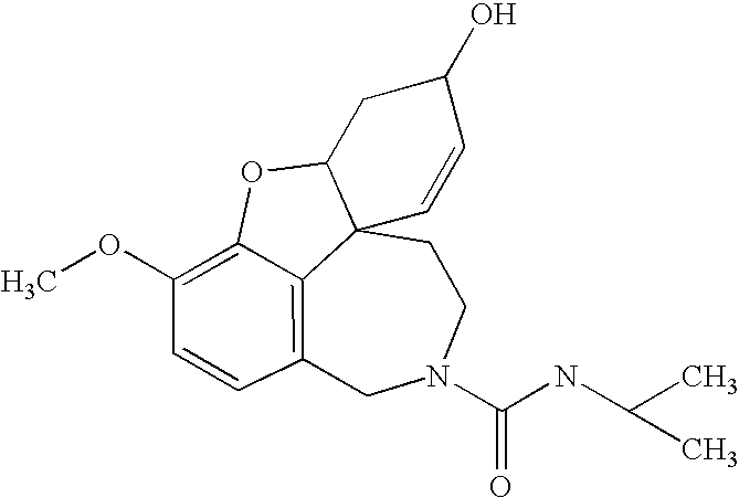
C12=C3C=CC(OC)=C1OC1CC(O)C=CC21CCN(C(NC(C)C)=O)C3
